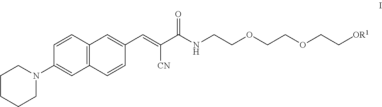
C12=C(C=CC(N3CCCCC3)=C1)C=C(C=C(C(NCCOCCOCC[OR1])=O)[CN])C=C2
